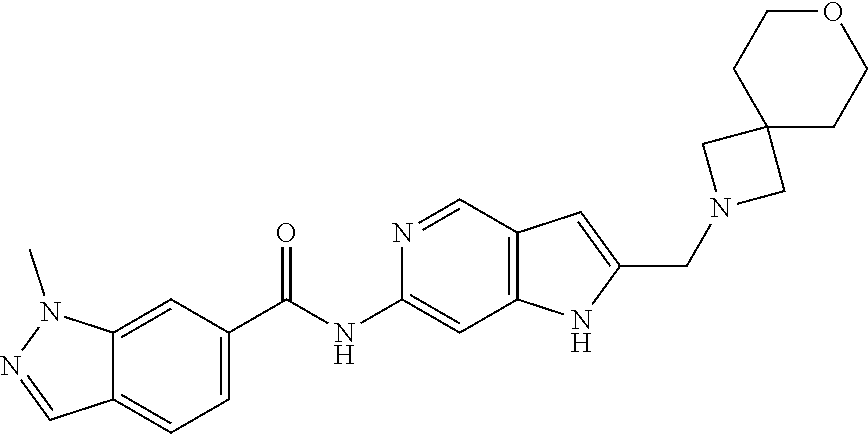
C12=CC(C(NC3=CC4=C(C=N3)C=C(CN3CC5(C3)CCOCC5)N4)=O)=CC=C1C=NN2C
